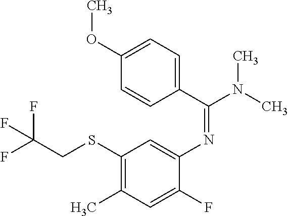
N(C1=CC(SCC(F)(F)F)=C(C)C=C1F)=C(N(C)C)C1=CC=C(OC)C=C1
